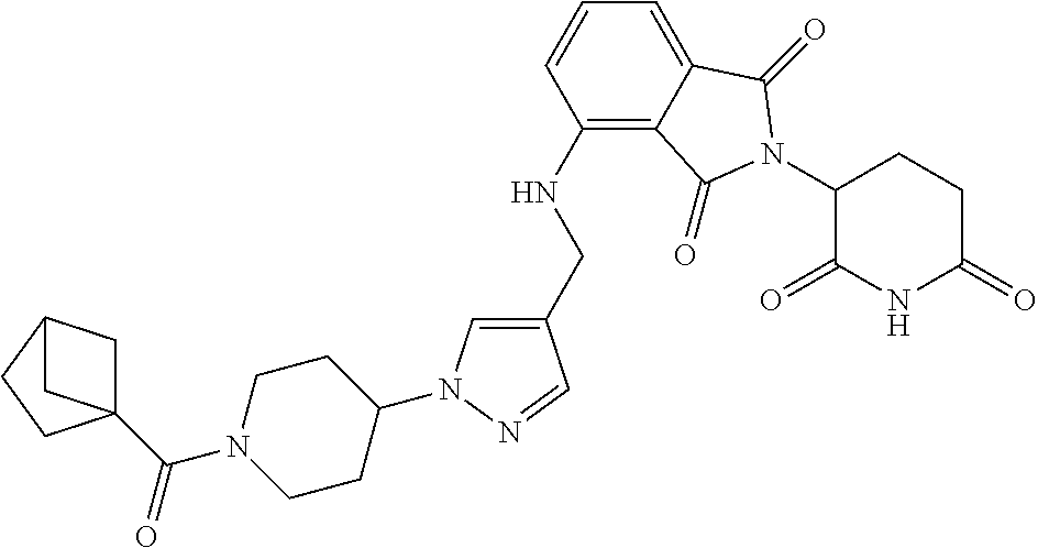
C1(CNC2=C3C(=CC=C2)C(=O)N(C2C(=O)NC(=O)CC2)C3=O)=CN(C2CCN(C(=O)C34CC(CC3)C4)CC2)N=C1
